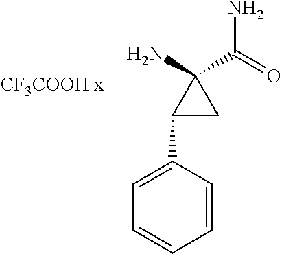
C1(C2=CC=CC=C2)CC1(N)C(=O)N
